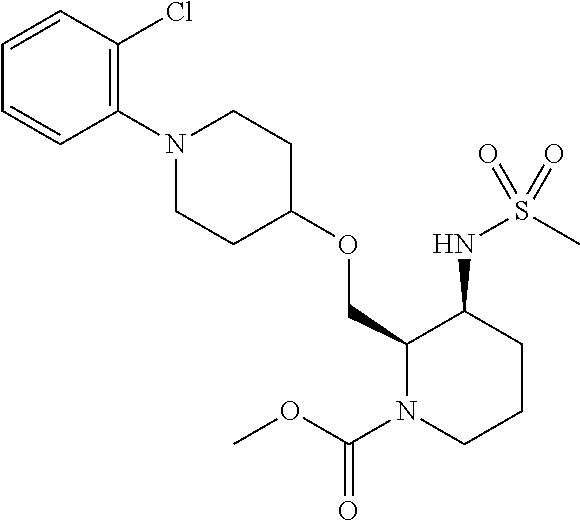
C1(COC2CCN(C3=C(Cl)C=CC=C3)CC2)N(C(OC)=O)CCCC1NS(C)(=O)=O
